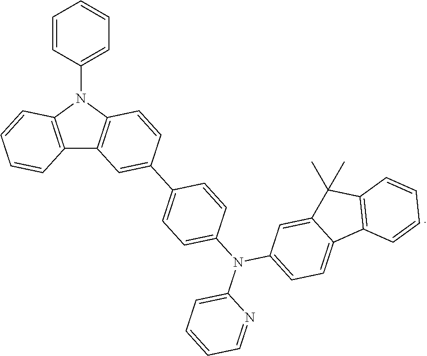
C1=CC(N2C3=C(C4=C2C=CC(C2=CC=C(N(C5=CC=C6C(=C5)C(C)(C)C5=C6C=CC=C5)C5=CC=CC=N5)C=C2)=C4)C=CC=C3)=CC=C1
